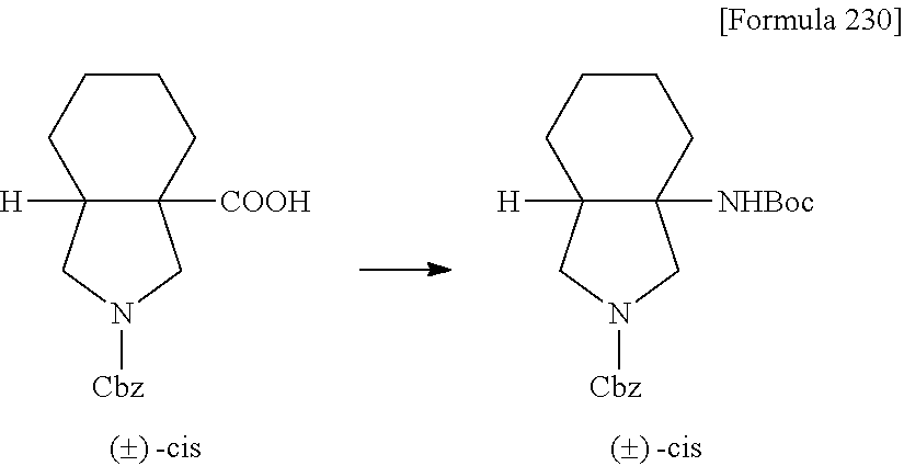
C12([H])C([NHBoc])(CN([Cbz])C1)CCCC2.C12([H])C([COOH])(CN([Cbz])C1)CCCC2
